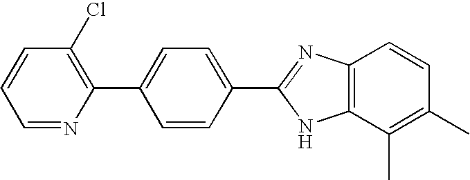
C1=NC(C2=CC=C(C3=NC4=C(N3)C(C)=C(C)C=C4)C=C2)=C(Cl)C=C1
